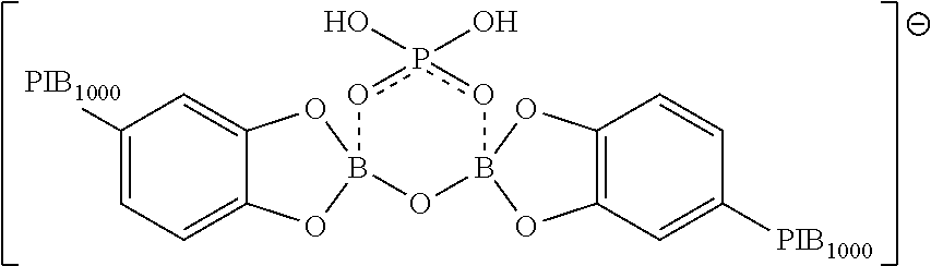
[PIB1000]C1=CC=C2C(=C1)OB1(O2)op(O)(O)oB2(O1)OC1=C(C=CC([PIB1000])=C1)O2
